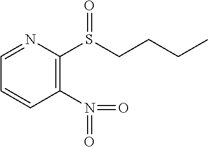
C1=NC(S(CCCC)=O)=C(N(=O)=O)C=C1
